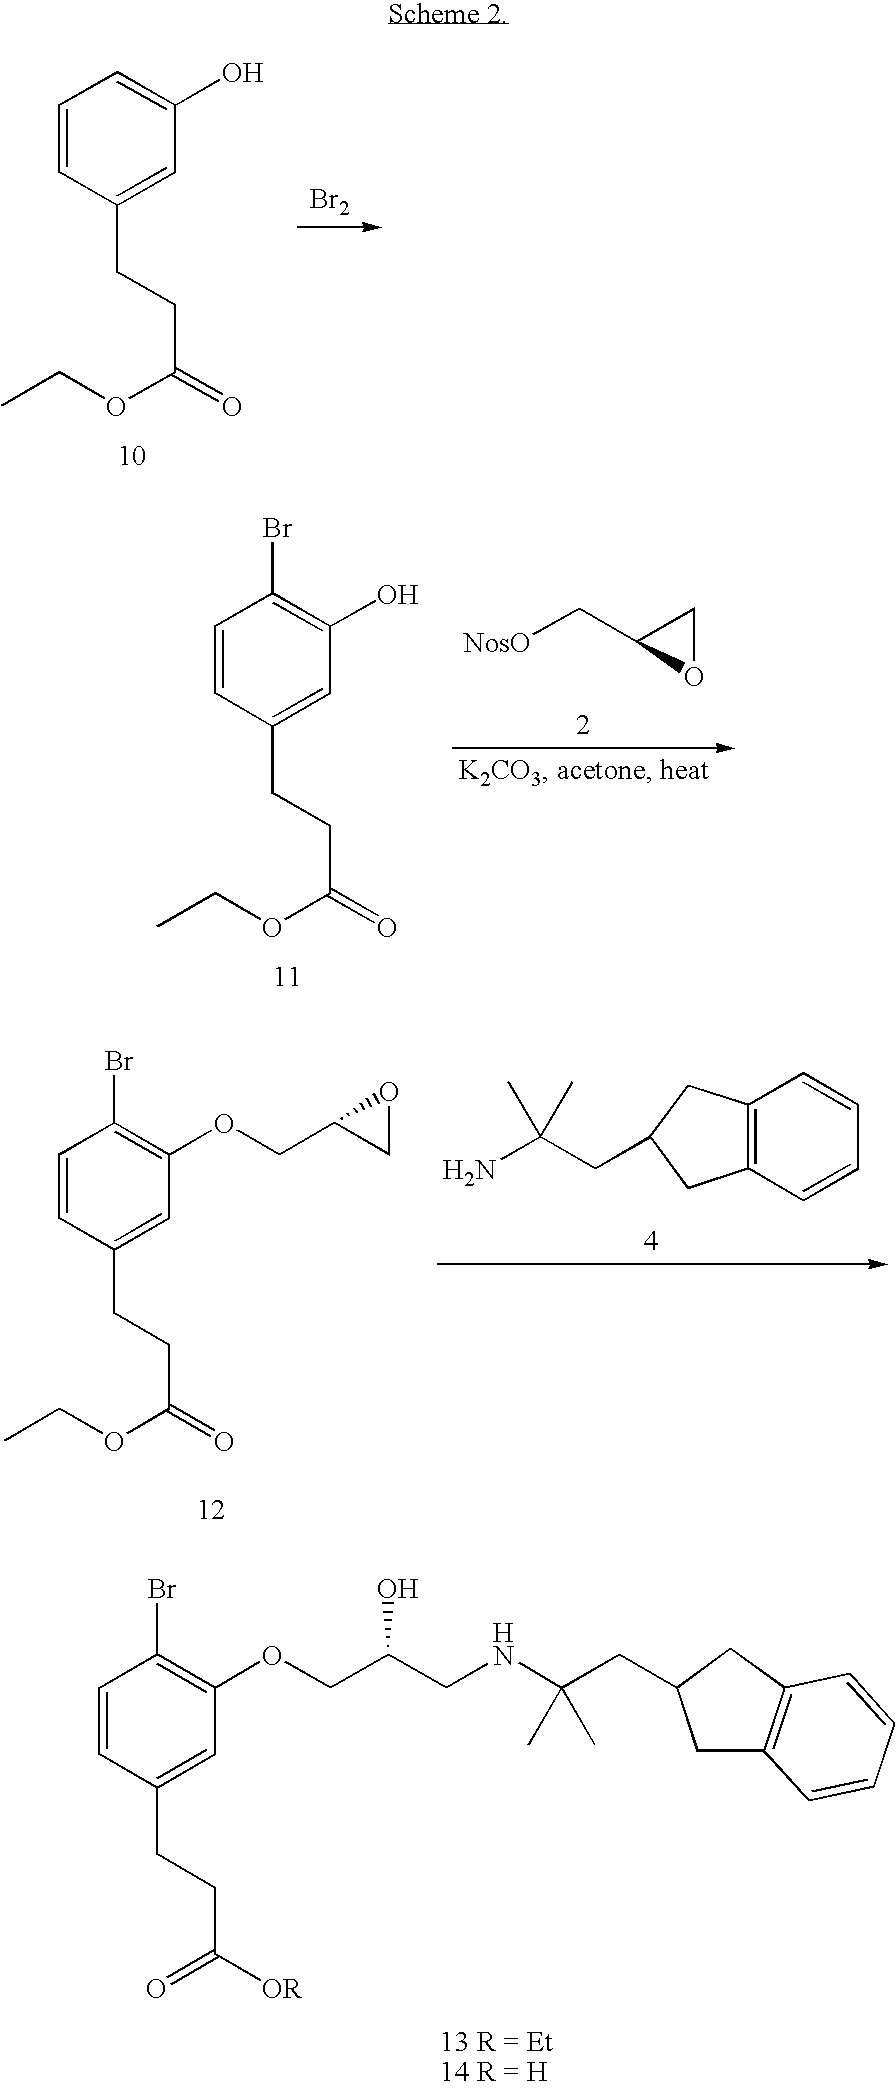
C1=CC(CCC(=O)OCC)=CC(O)=C1.[Br2].[NosO]CC1OC1.C1=CC(CCC(=O)OCC)=CC(O)=C1Br.C1=CC(CCC(=O)OCC)=CC(OCC2CO2)=C1Br.C12=C(C=CC=C1)CC(CC(N)(C)C)C2.C1=CC(Br)=C(OCC(CNC(CC2CC3=C(C2)C=CC=C3)(C)C)O)C=C1CCC([OR])=O
